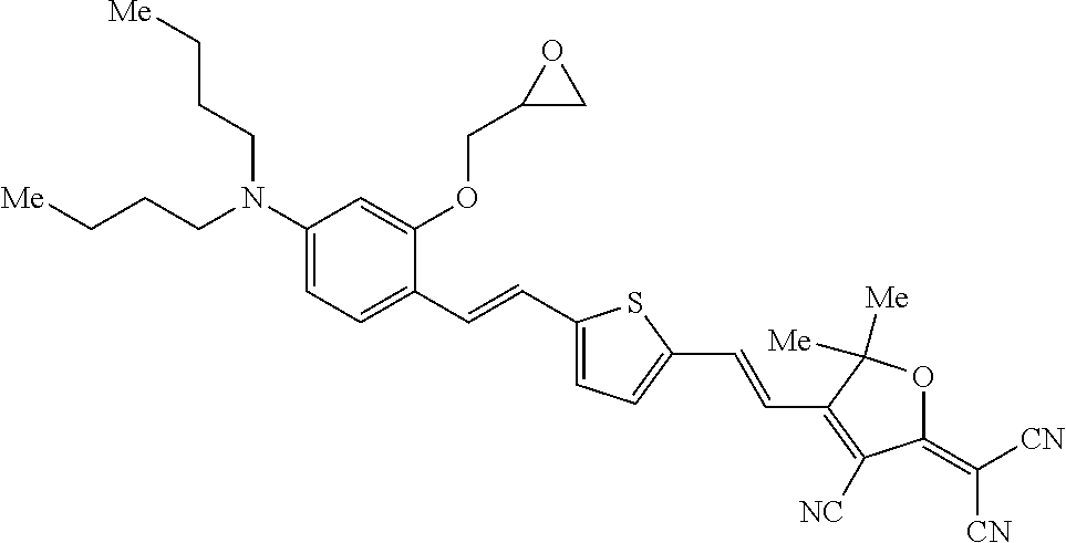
C1(N(CCC[Me])CCC[Me])=CC=C(C=CC2=CC=C(C=CC3=C([NC])C(=C([CN])[CN])OC3([Me])[Me])S2)C(OCC2CO2)=C1
